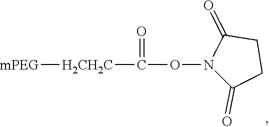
[mPEG][H2CH2C]C(=O)ON1C(=O)CCC1=O
